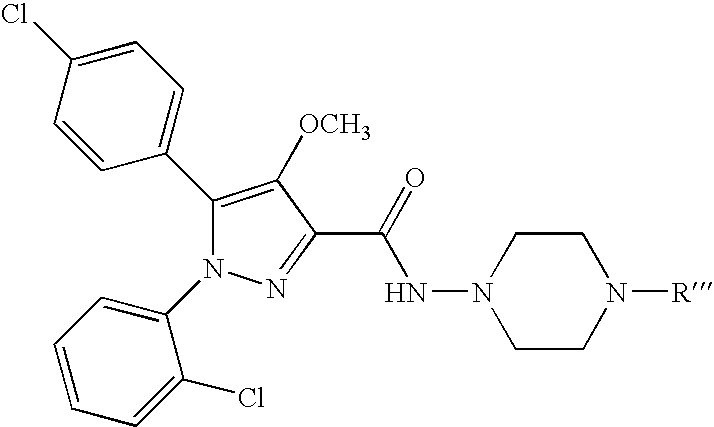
C1(C2=CC=C(Cl)C=C2)=C([OCH3])C(C(=O)NN2CCN([R])CC2)=NN1C1=CC=CC=C1Cl
